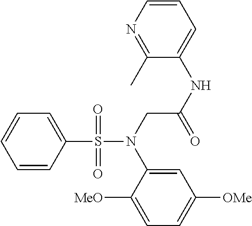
C1=CC(S(N(CC(NC2=CC=CN=C2C)=O)C2=CC([OMe])=CC=C2[MeO])(=O)=O)=CC=C1
